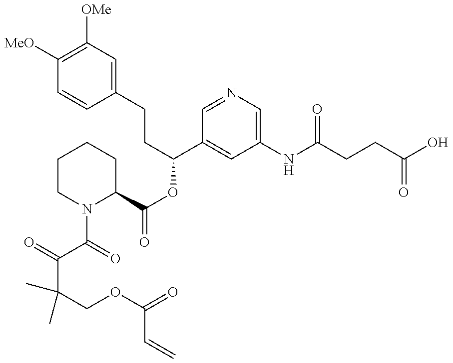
C(C(COC(=O)C=C)(C)C)(C(=O)N1C(C(OC(C2=CC(NC(CCC(O)=O)=O)=CN=C2)CCC2=CC([OMe])=C([MeO])C=C2)=O)CCCC1)=O
